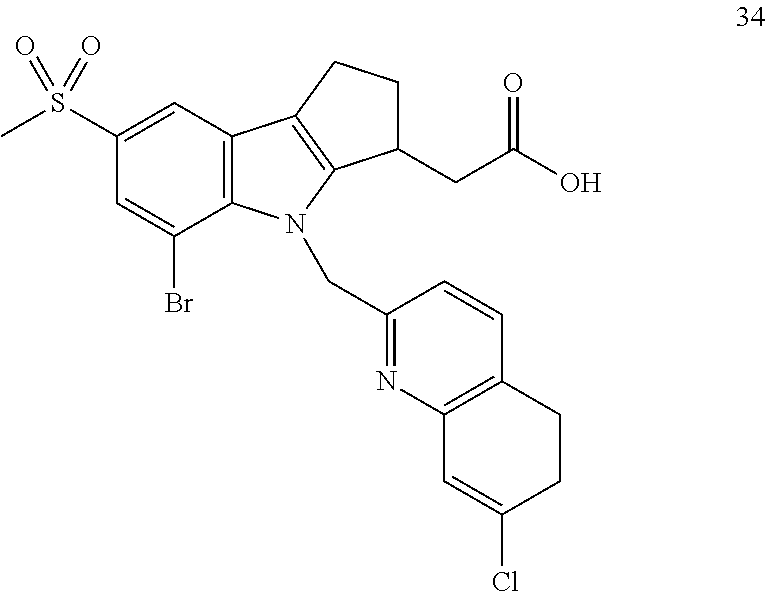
C1(S(C)(=O)=O)=CC2=C(C(Br)=C1)N(CC1=NC3=C(C=C1)CCC(Cl)=C3)C1=C2CCC1CC(O)=O
